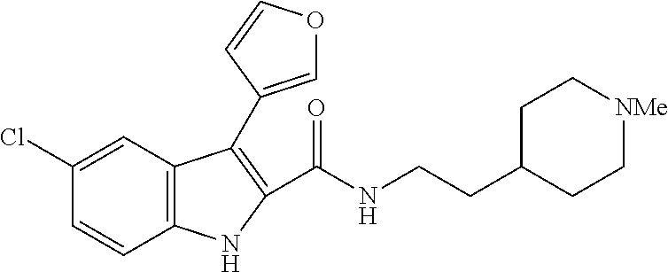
C1(Cl)=CC2=C(C=C1)NC(C(NCCC1CC[NMe]CC1)=O)=C2C1=COC=C1
